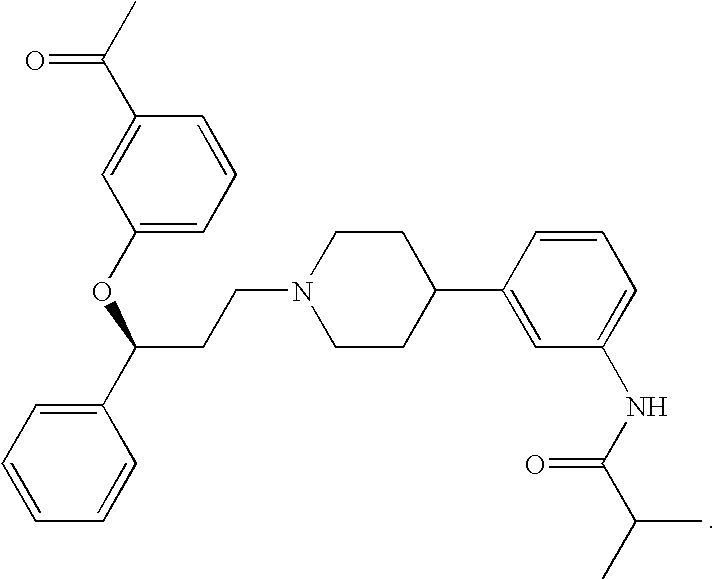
C(C1=CC(OC(C2=CC=CC=C2)CCN2CCC(C3=CC(NC(C(C)C)=O)=CC=C3)CC2)=CC=C1)(C)=O
